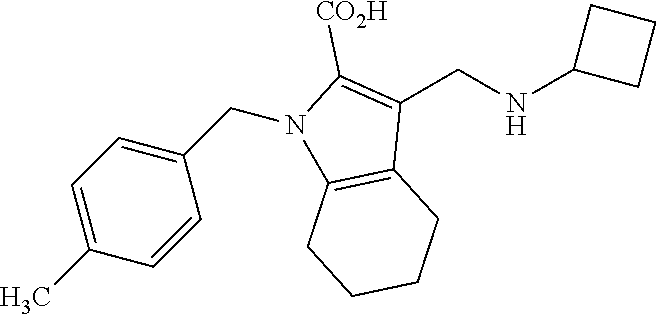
C1=C(C)C=CC(CN2C3=C(C(CNC4CCC4)=C2[CO2H])CCCC3)=C1
